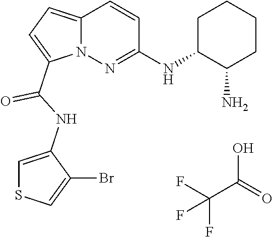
FC(F)(C(O)=O)F.N12C(=CC=C1C(NC1=CSC=C1Br)=O)C=CC(NC1C(N)CCCC1)=N2
